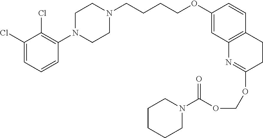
C1(Cl)=CC=CC(N2CCN(CCCCOC3=CC4=C(C=C3)CCC(OCOC(N3CCCCC3)=O)=N4)CC2)=C1Cl
